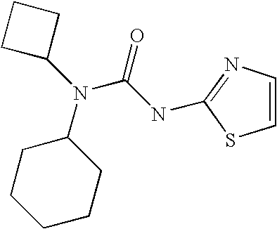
C1CCC(N(C(=O)NC2=NC=CS2)C2CCC2)CC1
